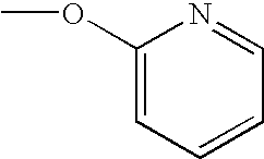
C1(OC)=CC=CC=N1
